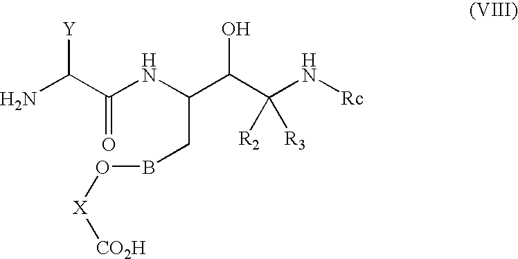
N(C(C(C(N[Rc])([R2])[R3])O)CBO[X][CO2H])C(C(N)[Y])=O
